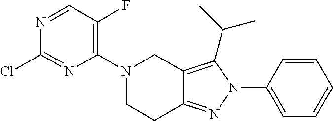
C1(Cl)=NC(N2CC3=C(C(C)C)N(C4=CC=CC=C4)N=C3CC2)=C(F)C=N1
